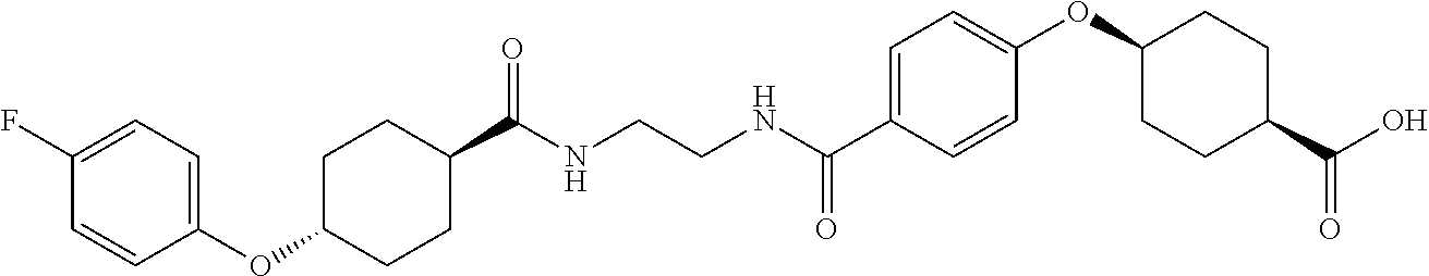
C(NCCNC(C1=CC=C(OC2CCC(C(O)=O)CC2)C=C1)=O)(=O)C1CCC(OC2=CC=C(F)C=C2)CC1
